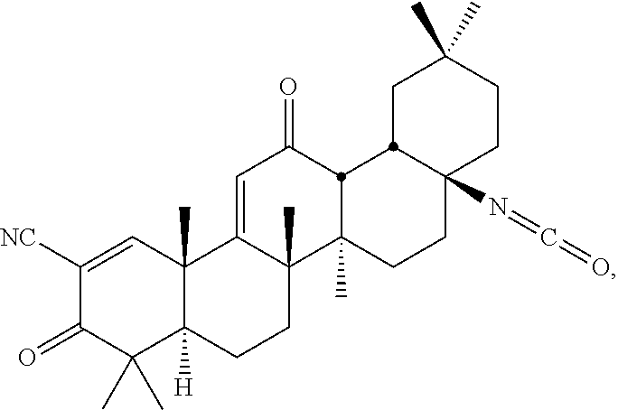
C1([NC])=CC2(C)C([H])(C(C)(C)C1=O)CCC1(C)C2=CC(=O)C2C1(C)CCC1(N=C=O)CCC(C)(C)CC12
